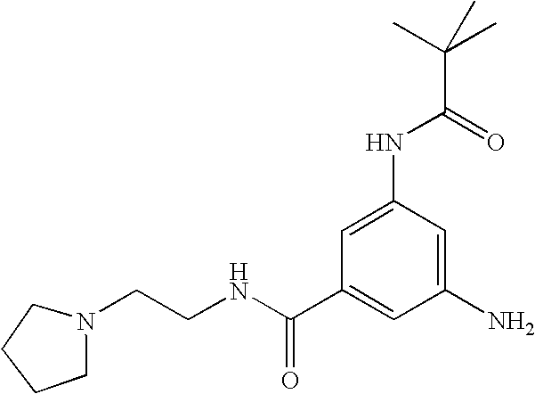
C1(N)=CC(NC(C(C)(C)C)=O)=CC(C(NCCN2CCCC2)=O)=C1
